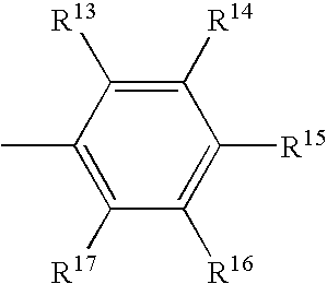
C1(C)=C([R17])C([R16])=C([R15])C([R14])=C1[R13]
